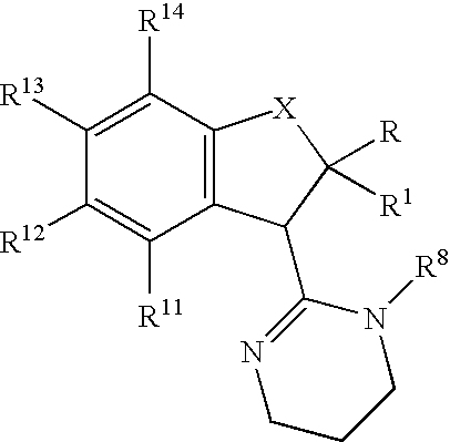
C12=C(C(C3=NCCCN3[R8])C([R])([R1])[X]1)C([R11])=C([R12])C([R13])=C2[R14]
